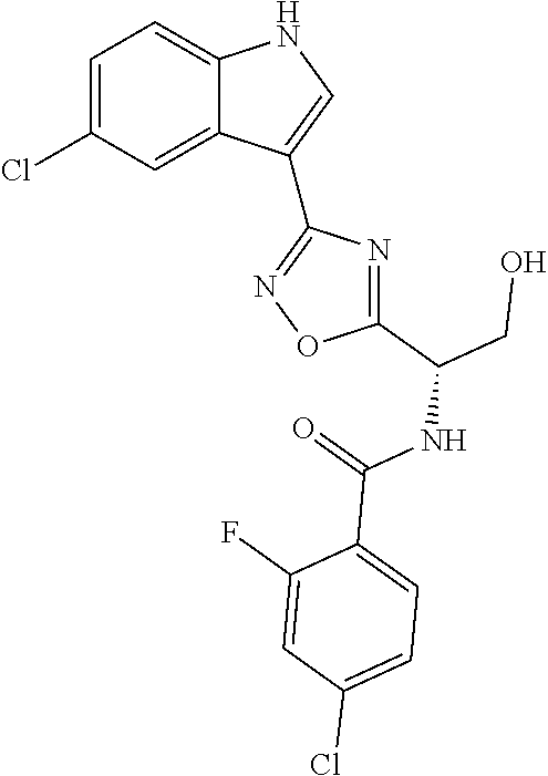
C1=C(Cl)C=C2C(=C1)NC=C2C1=NOC(C(CO)NC(=O)C2=CC=C(Cl)C=C2F)=N1
